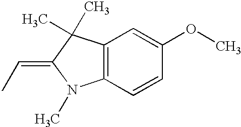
C12=C(C=CC(OC)=C1)N(C)C(=CC)C2(C)C
